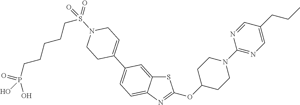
S1C2=CC(C3=CCN(S(=O)(=O)CCCCCP(O)(O)=O)CC3)=CC=C2N=C1OC1CCN(C2=NC=C(CCC)C=N2)CC1
